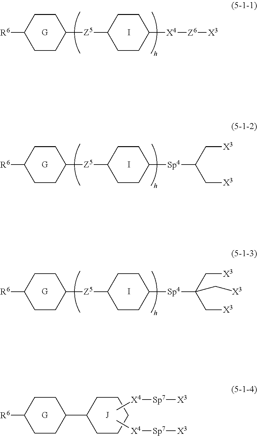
C1CC([R6])CCC1[Z5]C1CCC([X4][Z6][X3])CC1.I.C1CC([R6])CCC1[Z5]C1CCC([Sp4]C(C[X3])C[X3])CC1.I.C1CC([R6])CCC1[Z5]C1CCC([Sp4]C(C[X3])(C[X3])C[X3])CC1.I.C1CC([R6])CCC1C1CCCCC1.C[X4][Sp7][X3].C[X4][Sp7][X3]
